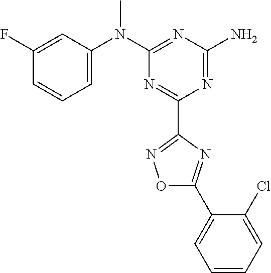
C1(F)=CC(N(C2=NC(N)=NC(C3=NOC(C4=CC=CC=C4Cl)=N3)=N2)C)=CC=C1
